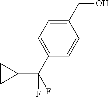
C1(CO)=CC=C(C(C2CC2)(F)F)C=C1
